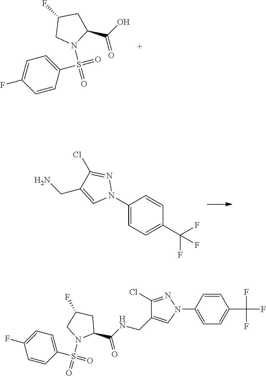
C1(N2N=C(Cl)C(CN)=C2)=CC=C(C(F)(F)F)C=C1.C1=C(F)C=CC(S(=O)(N2C(C(O)=O)CC(F)C2)=O)=C1.C(C1=CN(C2=CC=C(C(F)(F)F)C=C2)N=C1Cl)NC(=O)C1N(S(=O)(C2=CC=C(F)C=C2)=O)CC(F)C1
